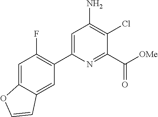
C1=C(C2=C(F)C=C3C(=C2)C=CO3)N=C(C([OMe])=O)C(Cl)=C1N
